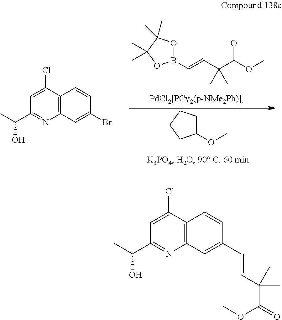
C1=C(Cl)C2=C(N=C1C(C)O)C=C(Br)C=C2.B1(C=CC(C(OC)=O)(C)C)OC(C)(C)C(C)(C)O1.C1(OC)CCCC1.C1=C(Cl)C2=C(N=C1C(C)O)C=C(C=CC(C(=O)OC)(C)C)C=C2
